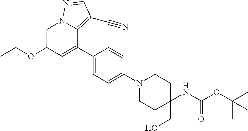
C1(C2=CC(OCC)=CN3C2=C(C#N)C=N3)=CC=C(N2CCC(CO)(NC(OC(C)(C)C)=O)CC2)C=C1
